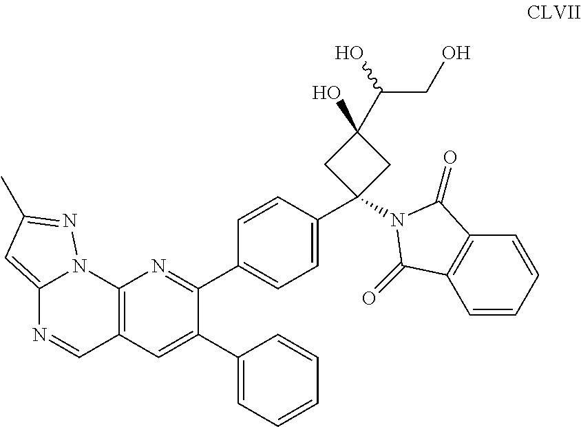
C1(N2C(=O)C3=C(C=CC=C3)C2=O)(C2=CC=C(C3=NC4=C(C=C3C3=CC=CC=C3)C=NC3=CC(C)=NN43)C=C2)CC(O)(C(O)CO)C1
